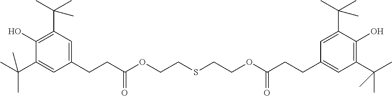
C1(CCC(OCCSCCOC(CCC2=CC(C(C)(C)C)=C(O)C(C(C)(C)C)=C2)=O)=O)=CC(C(C)(C)C)=C(O)C(C(C)(C)C)=C1
